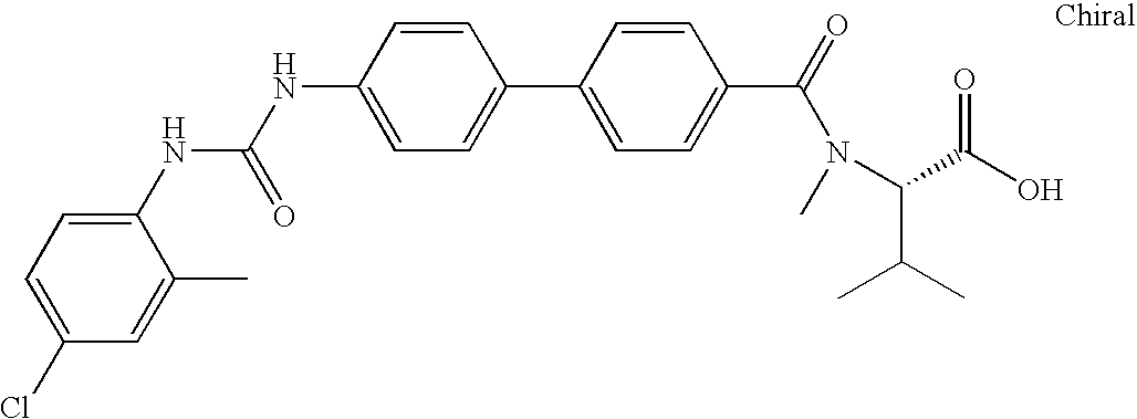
C1=C(NC(=O)NC2=CC=C(Cl)C=C2C)C=CC(C2=CC=C(C(=O)N(C(C(C)C)C(O)=O)C)C=C2)=C1
